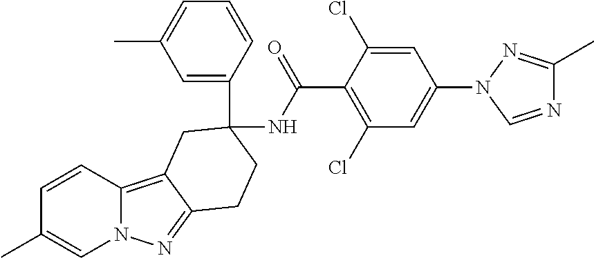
C1=CC(C)=CN2C1=C1C(=N2)CCC(C2=CC(C)=CC=C2)(NC(C2=C(Cl)C=C(N3C=NC(C)=N3)C=C2Cl)=O)C1
